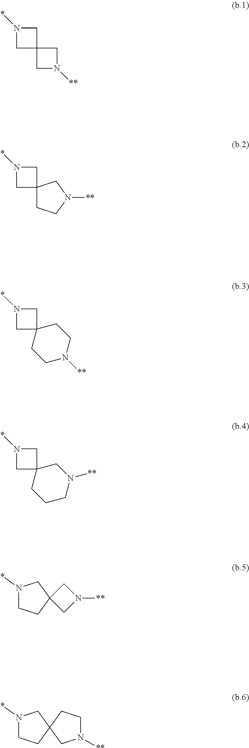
C1C2(CN1*)CN([**])C2.C1C2(CN1*)CCN([**])C2.C1C2(CN1*)CCN([**])CC2.C1C2(CN1*)CCCN([**])C2.N1(*)CCC2(C1)CN([**])C2.N1(*)CCC2(C1)CN([**])CC2
